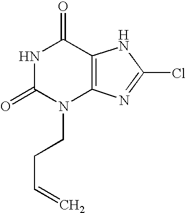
N1C(=O)N(CCC=C)C2=C(C1=O)NC(Cl)=N2
